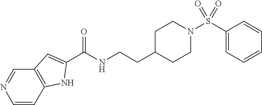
C1=CC2=C(C=N1)C=C(C(NCCC1CCN(S(C3=CC=CC=C3)(=O)=O)CC1)=O)N2
